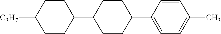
C1C(C2CCC(C3=CC=C(C)C=C3)CC2)CCC([C3H7])C1
